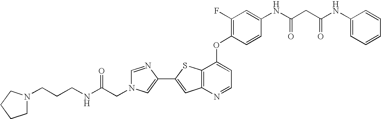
C12=C(SC(C3=CN(CC(NCCCN4CCCC4)=O)C=N3)=C1)C(OC1=C(F)C=C(NC(CC(NC3=CC=CC=C3)=O)=O)C=C1)=CC=N2
